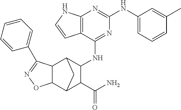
C12=C(C(NC3C4C5C(C(C3C(N)=O)C4)ON=C5C3=CC=CC=C3)=NC(NC3=CC=CC(C)=C3)=N1)C=CN2
